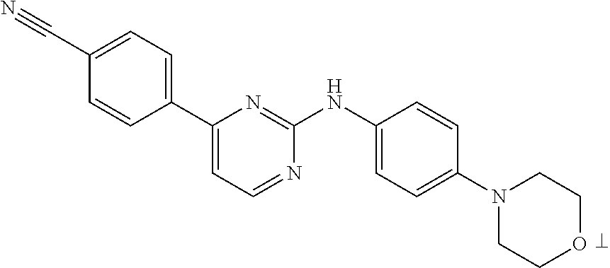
C1(C2=CC=NC(NC3=CC=C(N4CCOCC4)C=C3)=N2)=CC=C(C#N)C=C1
